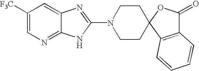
C1([F3C])=CN=C2C(=C1)N=C(N1CCC3(CC1)C1=C(C(=O)O3)C=CC=C1)N2
